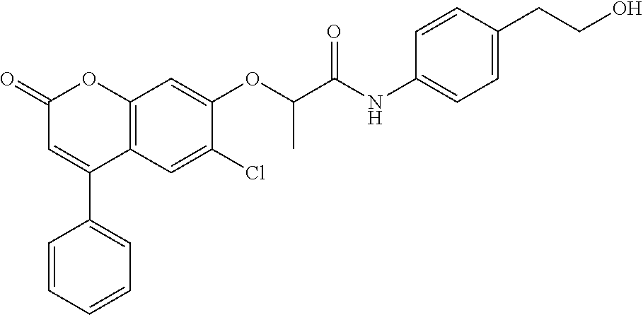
C12=C(C=C(Cl)C(OC(C(NC3=CC=C(CCO)C=C3)=O)C)=C1)C(C1=CC=CC=C1)=CC(=O)O2
